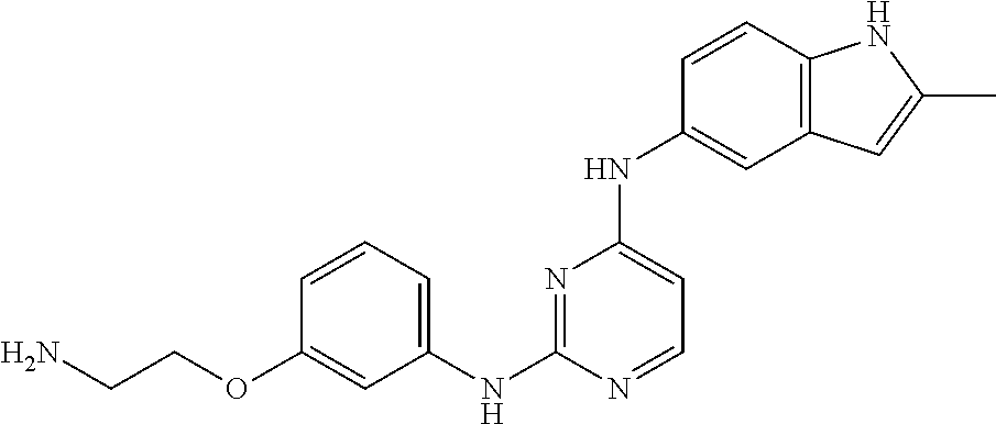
C1=CC=C(NC2=NC(NC3=CC4=C(C=C3)NC(C)=C4)=CC=N2)C=C1OCCN
